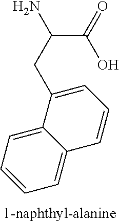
C(C(C(=O)O)N)C1=CC=CC2=CC=CC=C12
